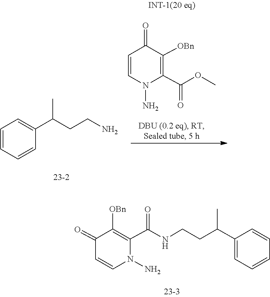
N1(N)C=CC(=O)C([OBn])=C1C(=O)OC.C1=CC=CC=C1C(C)CCN.C1(=O)C=CN(N)C(C(=O)NCCC(C2=CC=CC=C2)C)=C1[OBn]
